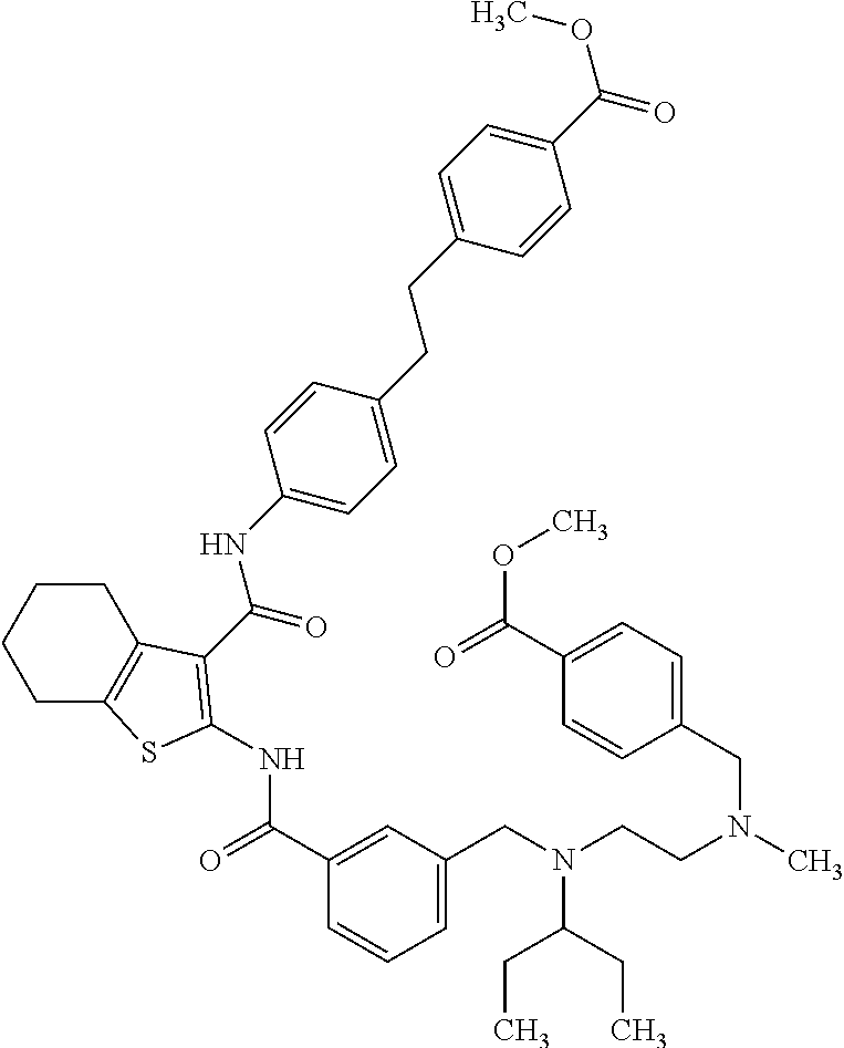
C1(C(=O)NC2=C(C(=O)NC3=CC=C(CCC4=CC=C(C(OC)=O)C=C4)C=C3)C3=C(CCCC3)S2)=CC(CN(CCN(C)CC2=CC=C(C(=O)OC)C=C2)C(CC)CC)=CC=C1
